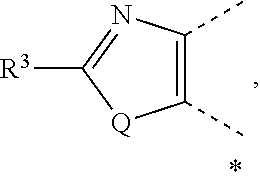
[R3]C1=NC(C)=C(C)[Q]1
